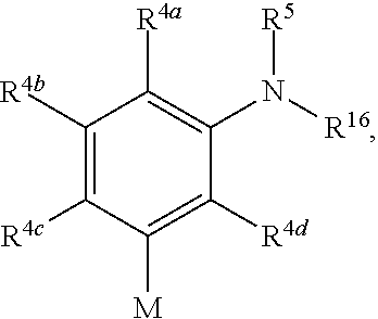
C1([R4b])=C([R4c])C([M])=C([R4d])C(N([R16])[R5])=C1[R4a]
